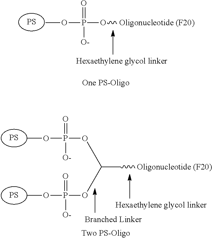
[PS].COP(O[Oligonucleotide (F20)])(=O)[O-].[PS].[PS].COP(=O)([O-])OC(OP(OC)(=O)[O-])C[Oligonucleotide (F20)]
